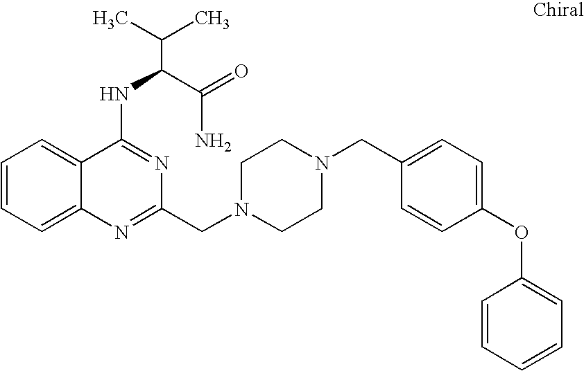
C1=CC=C2C(=C1)C(NC(C(N)=O)C(C)C)=NC(CN1CCN(CC3=CC=C(OC4=CC=CC=C4)C=C3)CC1)=N2
